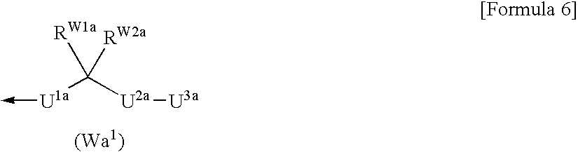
[U1a](->C)C([U2a][U3a])([RW1a])[RW2a]
